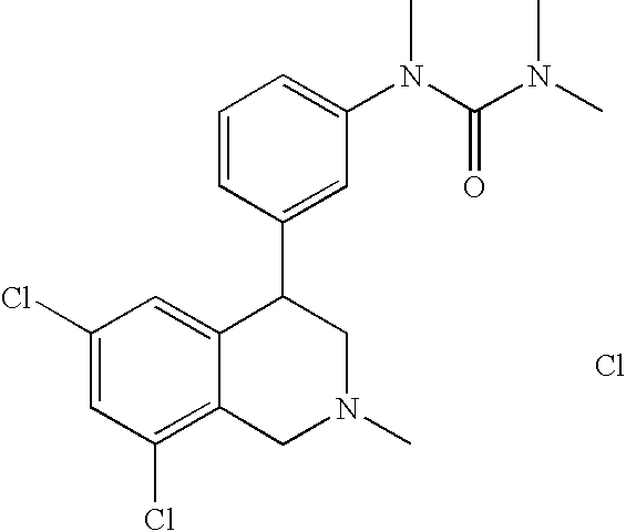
C1(Cl)=C2C(=CC(Cl)=C1)C(C1=CC(N(C(=O)N(C)C)C)=CC=C1)CN(C)C2.Cl
